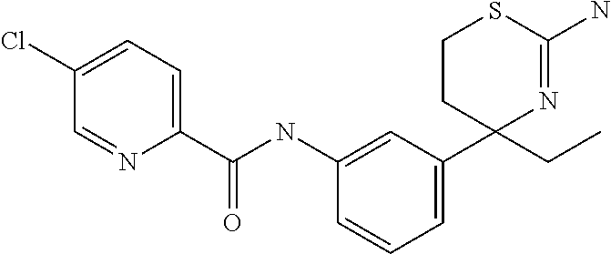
C1=CC(NC(C2=CC=C(Cl)C=N2)=O)=CC(C2(CC)N=C(N)SCC2)=C1
